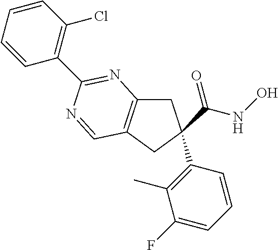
C12=C(CC(C(NO)=O)(C3=C(C)C(F)=CC=C3)C1)C=NC(C1=C(Cl)C=CC=C1)=N2
